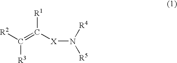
[R2]C(=C([X]N([R5])[R4])[R1])[R3]
